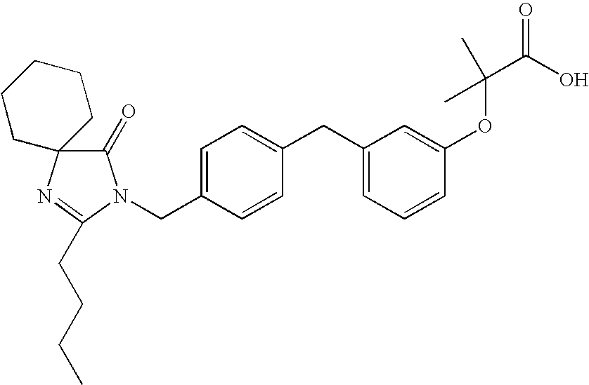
C1(CC2=CC=C(CN3C(=O)C4(N=C3CCCC)CCCCC4)C=C2)=CC=CC(OC(C(O)=O)(C)C)=C1
